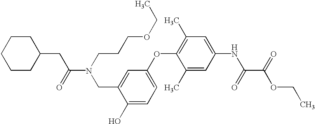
C1(O)=CC=C(OC2=C(C)C=C(NC(C(OCC)=O)=O)C=C2C)C=C1CN(C(CC1CCCCC1)=O)CCCOCC
